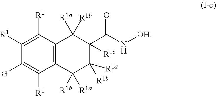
C12=C(C([R1])=C([R1])C([G])=C1[R1])C([R1a])([R1b])C([R1c])(C(N[OH])=O)C([R1b])([R1a])C2([R1b])[R1a]
